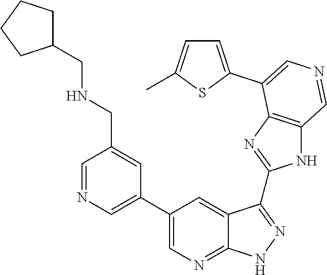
C1=NC=C(C2=CN=C3C(=C2)C(C2=NC4=C(N2)C=NC=C4C2=CC=C(C)S2)=NN3)C=C1CNCC1CCCC1
